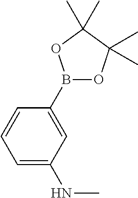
C1=CC=C(NC)C=C1B1OC(C)(C)C(C)(C)O1
